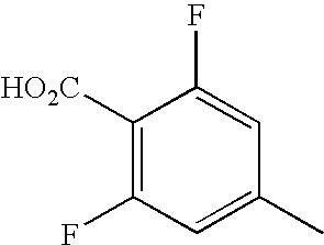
C1([HO2C])=C(F)C=C(C)C=C1F
